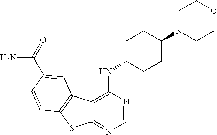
C12=NC=NC(NC3CCC(N4CCOCC4)CC3)=C1C1=C(S2)C=CC(C(N)=O)=C1
